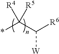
*C(C([R6])[W])([R5])[R4]
